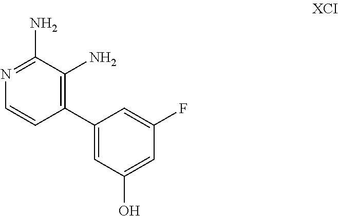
C1(C2=C(N)C(N)=NC=C2)=CC(O)=CC(F)=C1
